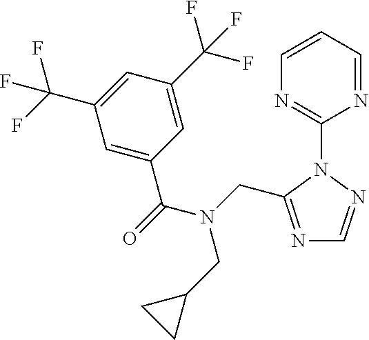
C1(N2C(CN(C(=O)C3=CC(C(F)(F)F)=CC(C(F)(F)F)=C3)CC3CC3)=NC=N2)=NC=CC=N1
